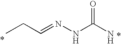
C(C=NNC(N)=O)C
